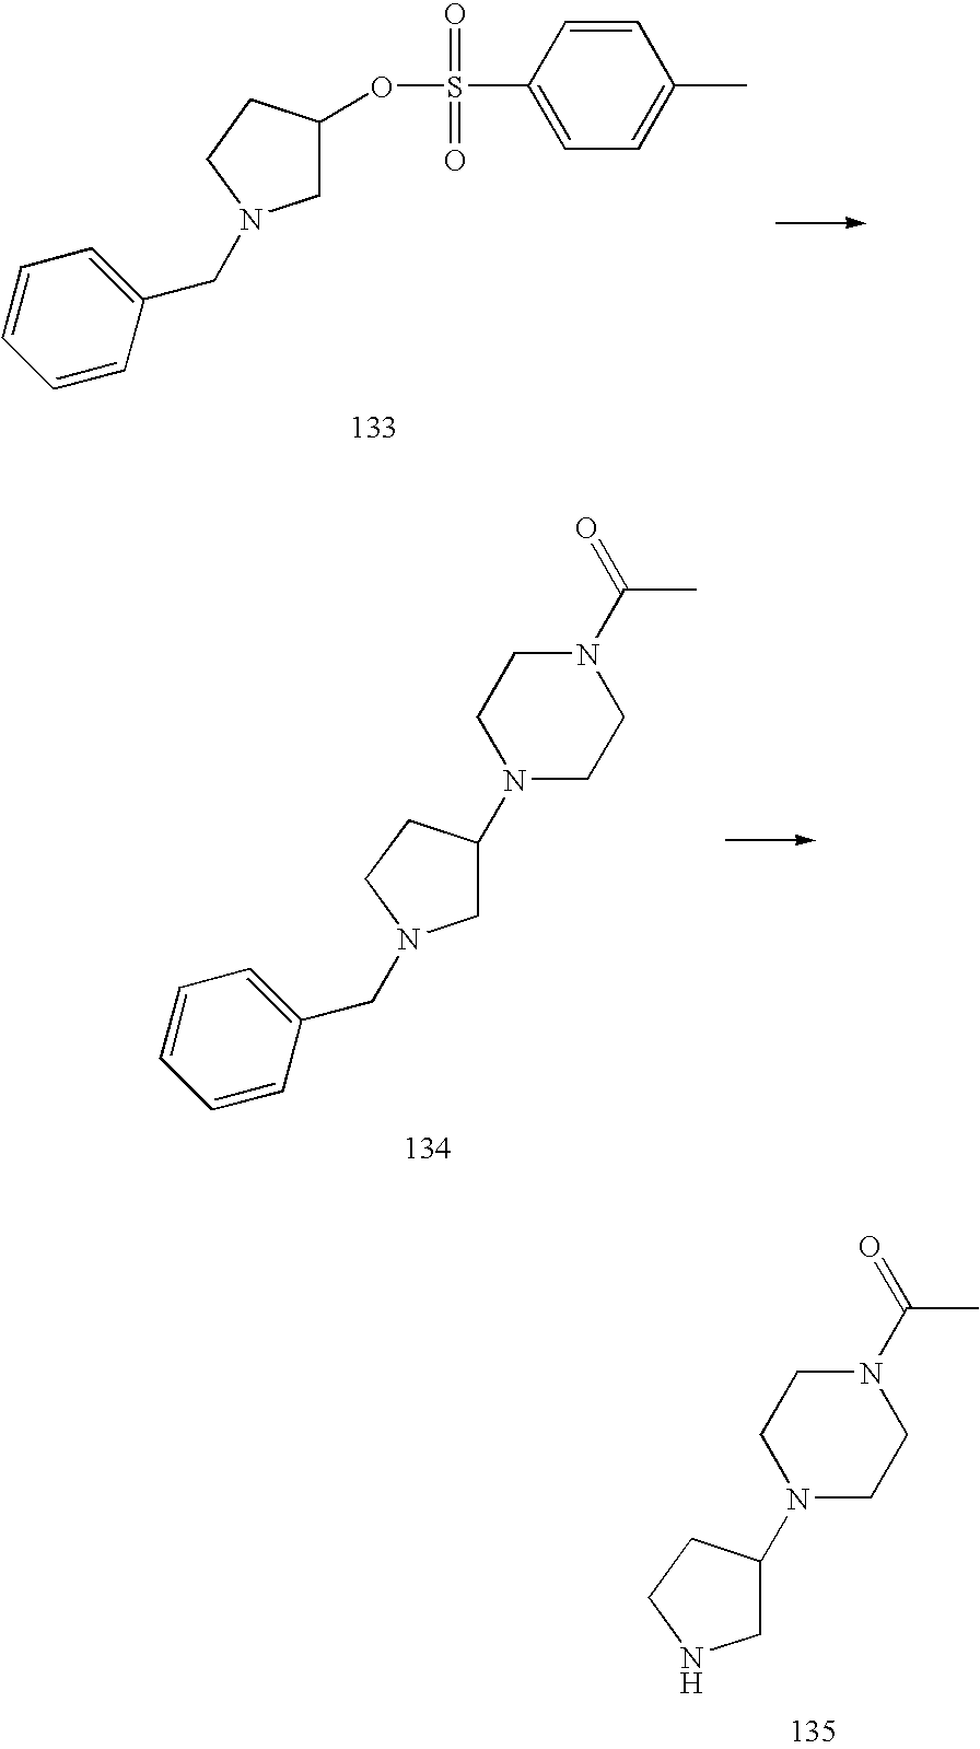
C1C(OS(=O)(=O)C2=CC=C(C)C=C2)CCN1CC1=CC=CC=C1.C1N(CC2=CC=CC=C2)CCC1N1CCN(C(C)=O)CC1.C1NCCC1N1CCN(C(C)=O)CC1
